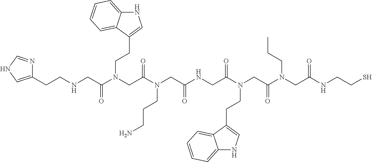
N(C(CN(C(CN(C(CNC(CN(C(CN(C(CNCCC1=CNC=N1)=O)CCC1=CNC2=CC=CC=C12)=O)CCCN)=O)=O)CCC1=CNC2=CC=CC=C12)=O)CCC)=O)CCS
